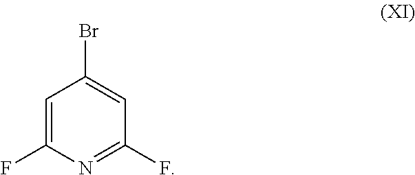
C1=C(F)N=C(F)C=C1Br
